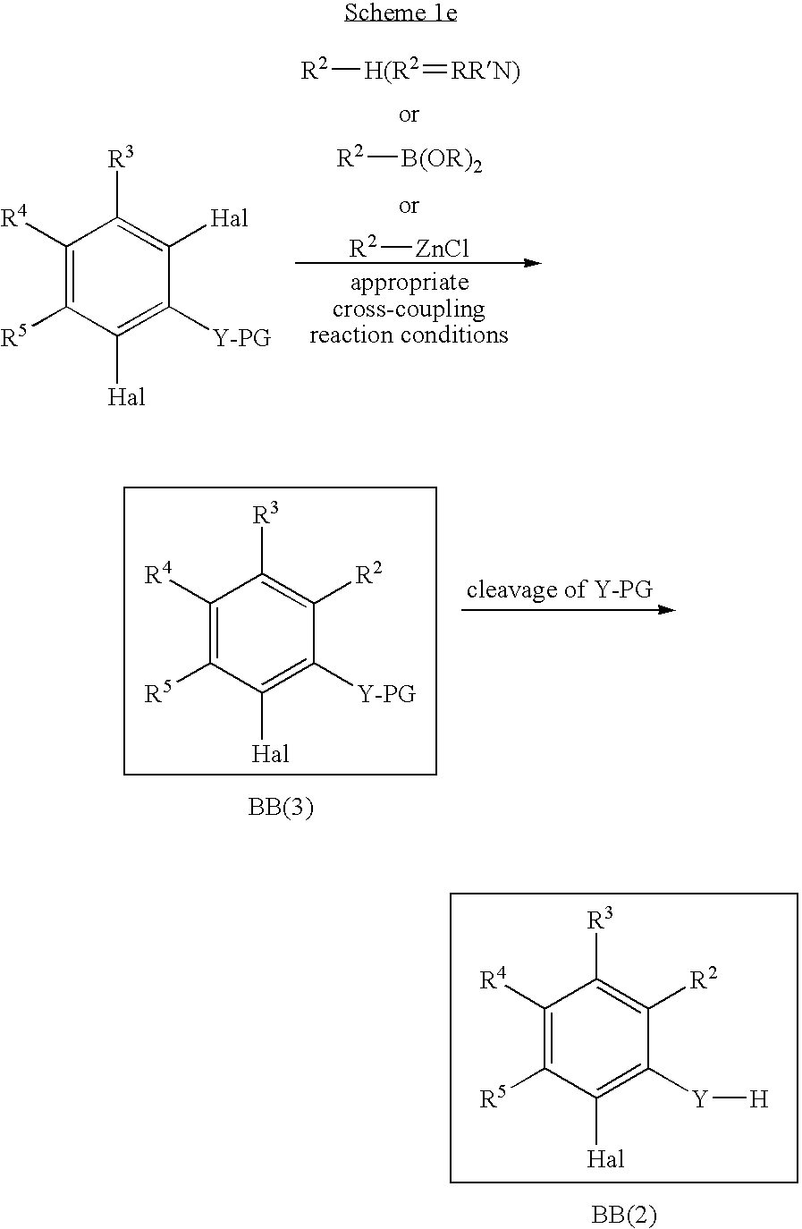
[R2][H(R2]=[RRN)].[R2][B(OR)2].[R2][ZnCl].C1([R4])=C([R5])C([Hal])=C([Y-PG])C([Hal])=C1[R3].C1([R4])=C([R5])C([Hal])=C([Y-PG])C([R2])=C1[R3].C1([R4])=C([R5])C([Hal])=C([Y][H])C([R2])=C1[R3]
